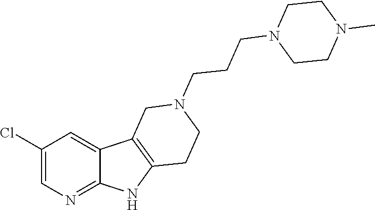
C1=C2C(=NC=C1Cl)NC1=C2CN(CCCN2CCN(C)CC2)CC1
